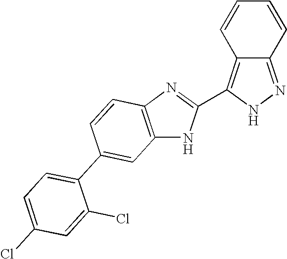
C1=CC2=C(C3=NC4=C(N3)C=C(C3=CC=C(Cl)C=C3Cl)C=C4)NN=C2C=C1
